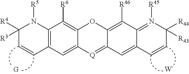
[W].C1([R4])([R3])C=CC2=C(N1[R5])C([R6])=C1C(=C2)[Q]=C2C(=C([R46])C3=N([R45])C([R44])([R43])C=CC3=C2)O1
